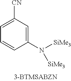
C1=C([CN])C=C(N([SiMe3])[SiMe3])C=C1
